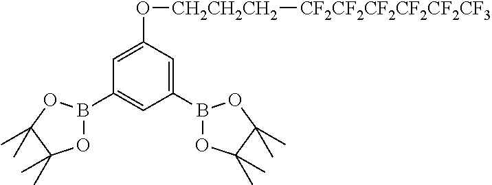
[CH2CH2CH2]([CF2CF2CF2CF2CF2CF3])OC1=CC(B2OC(C)(C)C(C)(C)O2)=CC(B2OC(C)(C)C(C)(C)O2)=C1
